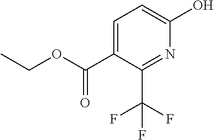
C1=C(C(=O)OCC)C(C(F)(F)F)=NC(O)=C1
